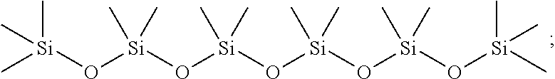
C[Si](C)(C)O[Si](C)(C)O[Si](C)(C)O[Si](C)(C)O[Si](C)(C)O[Si](C)(C)C
